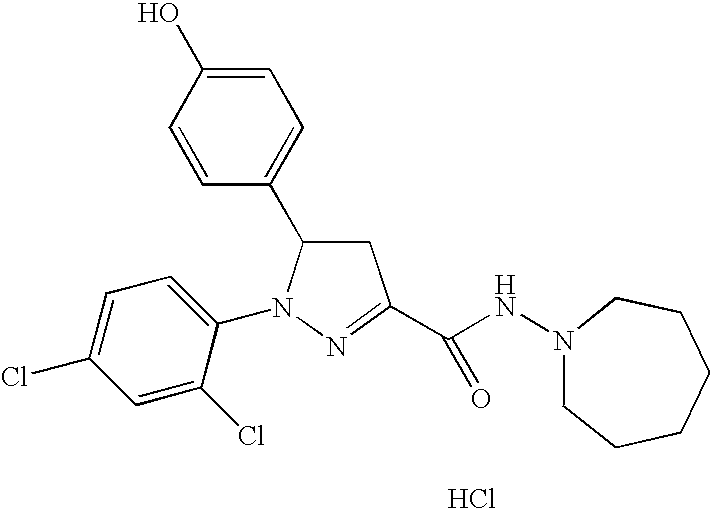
C1=C(O)C=CC(C2CC(C(NN3CCCCCC3)=O)=NN2C2=CC=C(Cl)C=C2Cl)=C1.Cl
